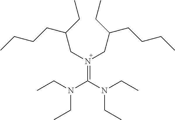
N(=C(N(CC)CC)N(CC)CC)(CC(CCCC)CC)CC(CCCC)CC
